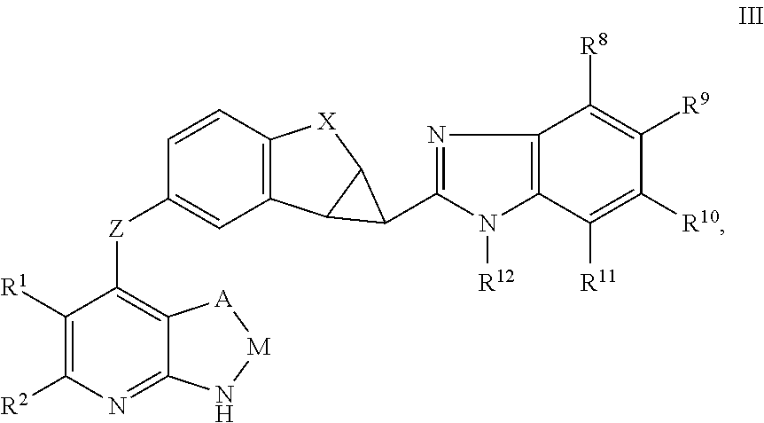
C12=C([X]C3C1C3C1=NC3=C(N1[R12])C([R11])=C([R10])C([R9])=C3[R8])C=CC([Z]C1=C3C(=NC([R2])=C1[R1])N[M][A]3)=C2
